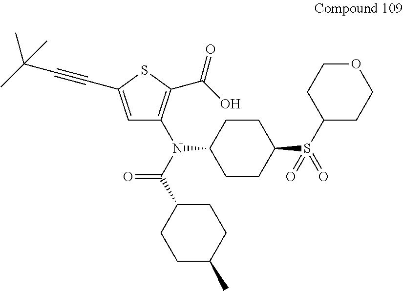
CC(C#CC1=CC(N(C(C2CCC(C)CC2)=O)C2CCC(S(C3CCOCC3)(=O)=O)CC2)=C(C(O)=O)S1)(C)C
